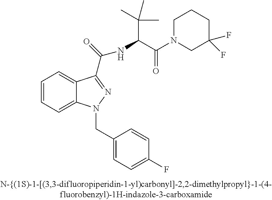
C1=CC=C2C(=C1)C(C(=O)NC(C(=O)N1CC(F)(F)CCC1)C(C)(C)C)=NN2CC1=CC=C(F)C=C1
